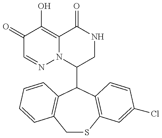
C1(C2C3=C(SCC4=C2C=CC=C4)C=C(Cl)C=C3)CNC(=O)C2=C(O)C(=O)C=NN12
